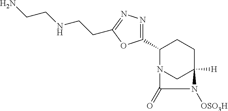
C1(C2=NN=C(CCNCCN)O2)N2CC([H])(CC1)N([OSO3H])C2=O
